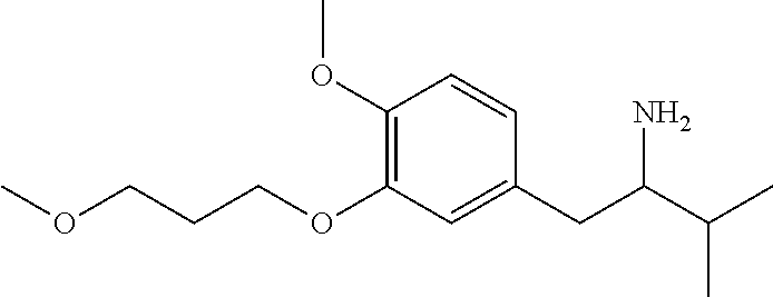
COCCCOC1=C(OC)C=CC(CC(N)C(C)C)=C1
